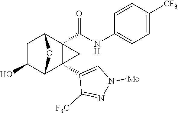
C1C(O)C2C3(C4=CN([Me])N=C4[F3C])C(C(NC4=CC=C([CF3])C=C4)=O)(C1O2)C3
